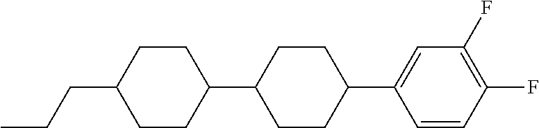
C1CC(C2CCC(C3=CC(F)=C(F)C=C3)CC2)CCC1CCC
